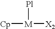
[Pl][M]([Cp])[X2]
